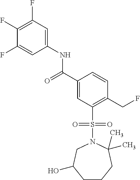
C(C1=CC(S(N2C(C)(C)CCCC(O)C2)(=O)=O)=C(CF)C=C1)(=O)NC1=CC(F)=C(F)C(F)=C1
